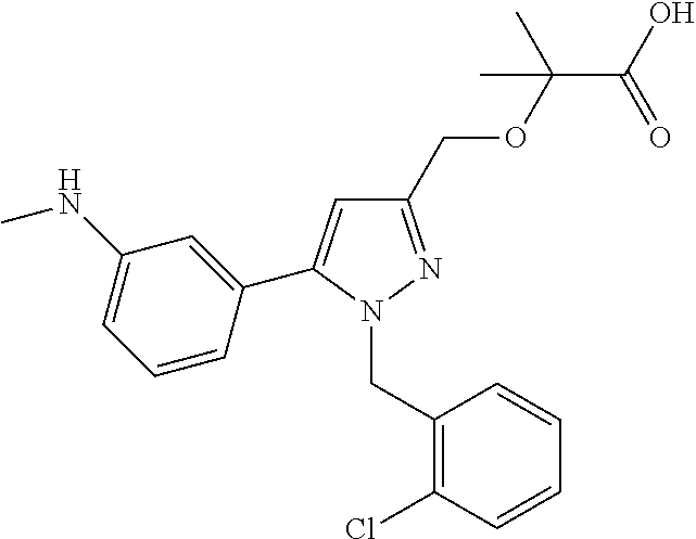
C1(COC(C(=O)O)(C)C)=NN(CC2=C(Cl)C=CC=C2)C(C2=CC(NC)=CC=C2)=C1
